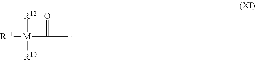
[R11][M]([R12])([R10])C(C)=O
